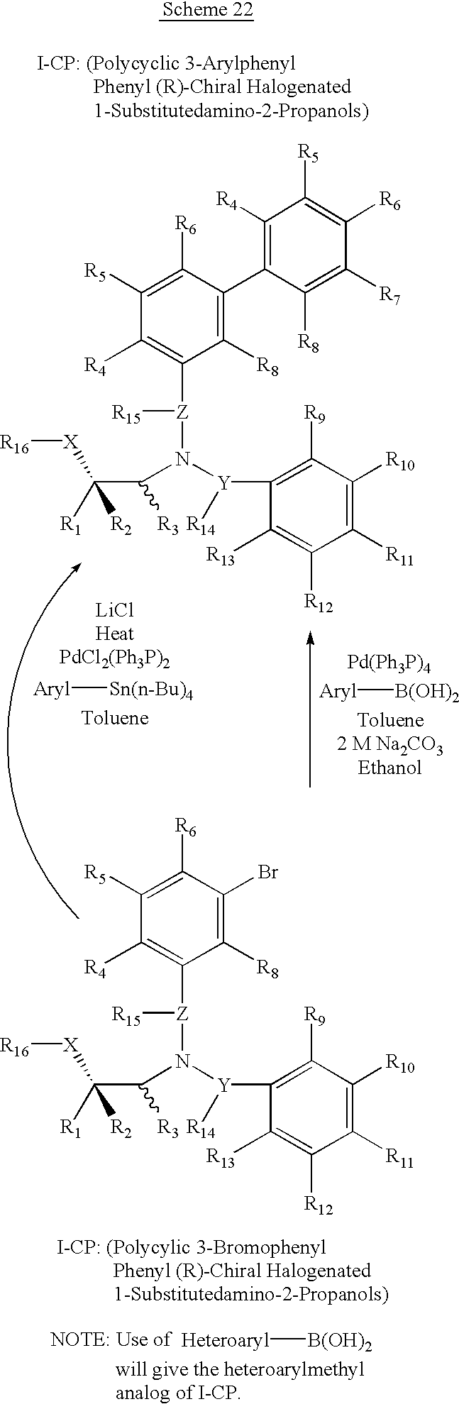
C1([R8])=C(C2=C([R4])C([R5])=C([R6])C([R7])=C2[R8])C([R6])=C([R5])C([R4])=C1[Z](N(C(C([R2])([R1])[X][R16])[R3])[Y](C1=C([R9])C([R10])=C([R11])C([R12])=C1[R13])[R14])[R15].[Aryl][B(OH)2].[Aryl][Sn(n-Bu)4].C1([R8])=C(Br)C([R6])=C([R5])C([R4])=C1[Z](N(C(C([R2])([R1])[X][R16])[R3])[Y](C1=C([R9])C([R10])=C([R11])C([R12])=C1[R13])[R14])[R15].[Heteroaryl][B(OH)2]
